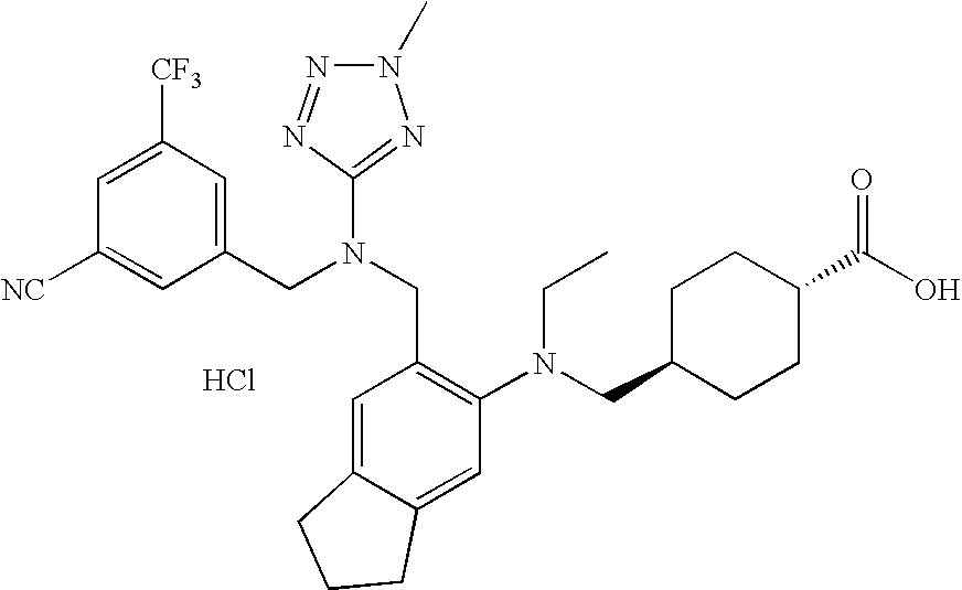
C1=C([CF3])C=C(CN(CC2=C(N(CC3CCC(C(O)=O)CC3)CC)C=C3C(=C2)CCC3)C2=NN(C)N=N2)C=C1[NC].Cl
